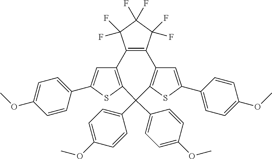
C12=C(SC(C3=CC=C(OC)C=C3)=C1)C(C1=CC=C(OC)C=C1)(C1=CC=C(OC)C=C1)C1=C(C=C(C3=CC=C(OC)C=C3)S1)C1=C2C(F)(F)C(F)(F)C1(F)F
